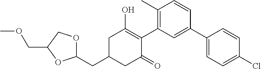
C1(CC2CC(=O)C(C3=C(C)C=CC(C4=CC=C(Cl)C=C4)=C3)=C(O)C2)OCC(COC)O1
